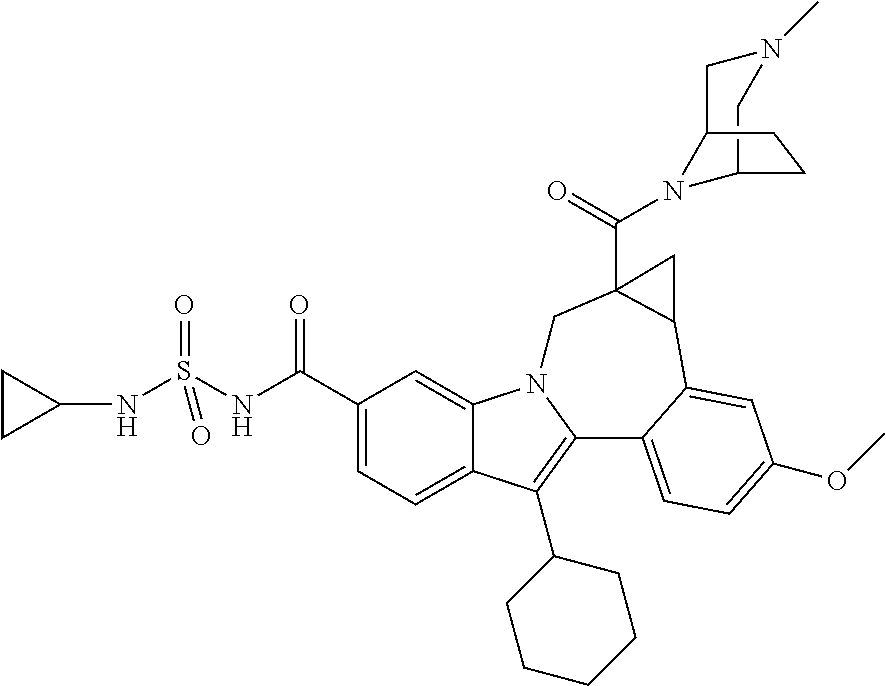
N(S(NC(C1=CC=C2C(=C1)N1C(=C2C2CCCCC2)C2=CC=C(OC)C=C2C2C(C(=O)N3C4CN(C)CC3CC4)(C1)C2)=O)(=O)=O)C1CC1
